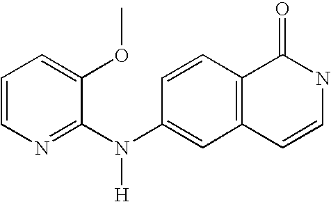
C1=CN=C(N(C2=CC3=C(C=C2)C(=O)NC=C3)[H])C(OC)=C1
